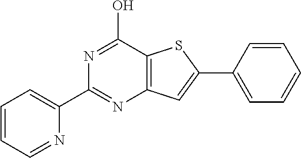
C1(C2=NC3=C(C(O)=N2)SC(C2=CC=CC=C2)=C3)=CC=CC=N1
